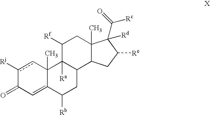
c1([Rj])cC2(C)C(=CC1=O)C([Rb])CC1C2([Ra])C([Rf])CC2(C)C1CC([Re])C2([Rd])C(=O)[Rc]
